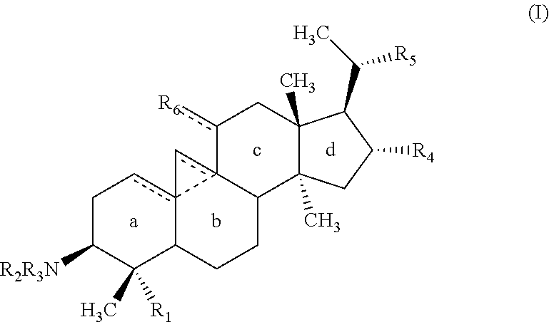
C1C([R2R3N])C(C)([R1])C2c3(c1)-c1(c-3)C(CC2)C2(C)C(C)(Cc-1[R6])C(C([R5])C)C([R4])C2
